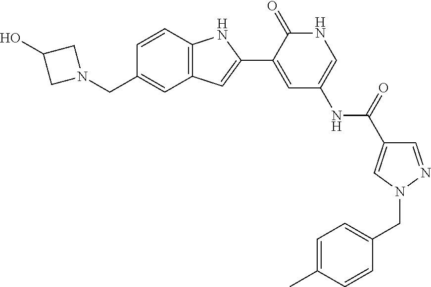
C1=CC2=C(C=C1CN1CC(O)C1)C=C(C1=CC(NC(=O)C3=CN(CC4=CC=C(C)C=C4)N=C3)=CNC1=O)N2
